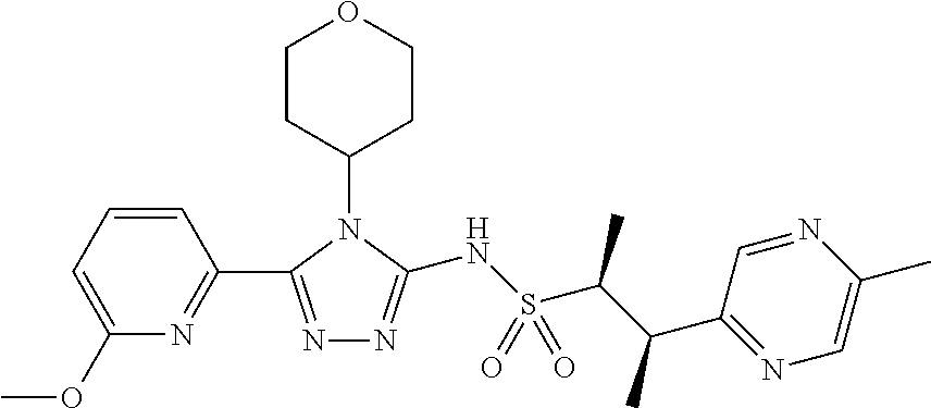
C1CC(N2C(C3=NC(OC)=CC=C3)=NN=C2NS(C(C(C2=NC=C(C)N=C2)C)C)(=O)=O)CCO1
